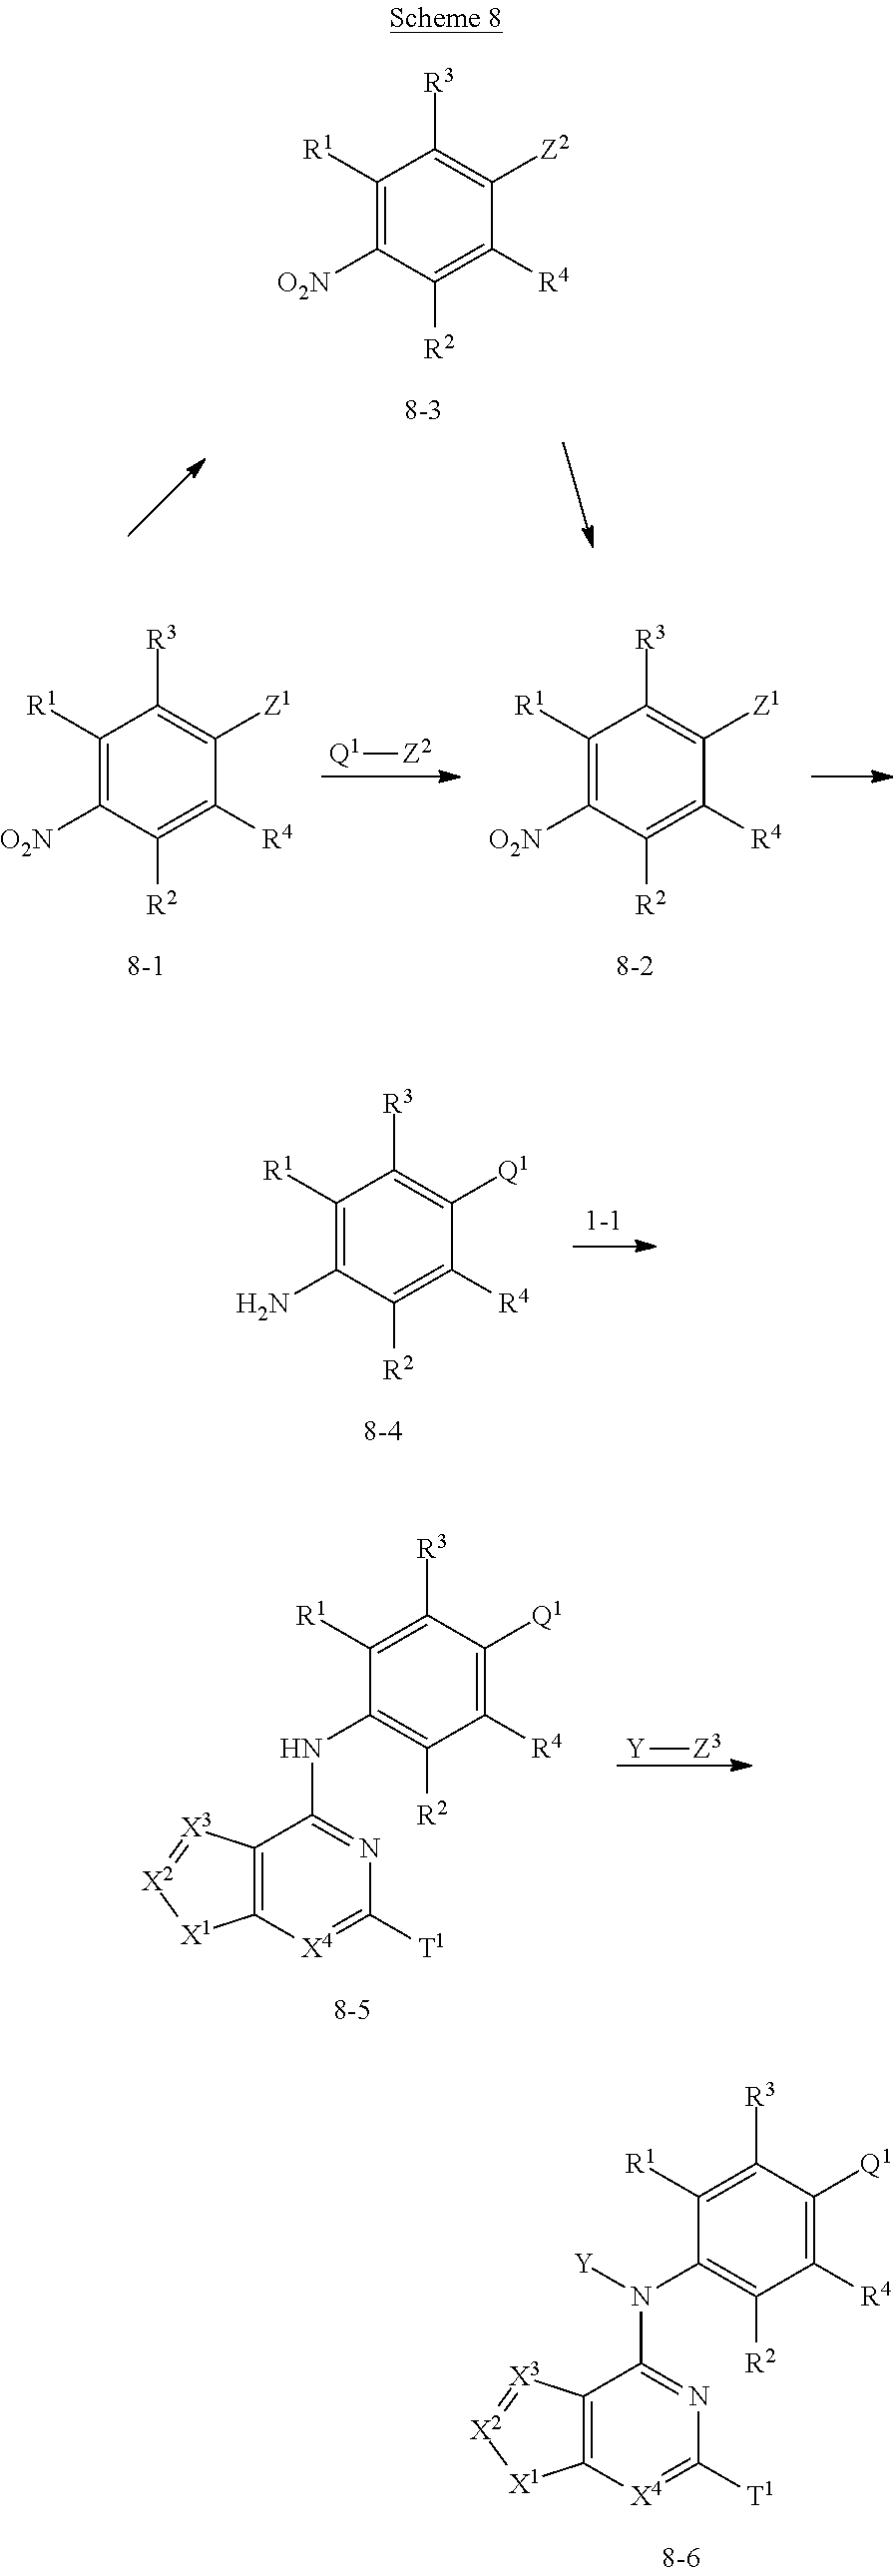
C1([R1])=C([O2N])C([R2])=C([R4])C([Z1])=C1[R3].[Q1][Z2].C1([R1])=C([O2N])C([R2])=C([R4])C([Z1])=C1[R3].C1([R1])=C([R3])C([Q1])=C([R4])C([R2])=C1NC1=NC([T1])=[X4]C2=C1[X3]=[X2][X1]2.[Y][Z3].C1([R1])=C([R3])C([Q1])=C([R4])C([R2])=C1N(C1=NC([T1])=[X4]C2=C1[X3]=[X2][X1]2)[Y].C1([R1])=C([O2N])C([R2])=C([R4])C([Z2])=C1[R3].C1([R1])=C(N)C([R2])=C([R4])C([Q1])=C1[R3]
